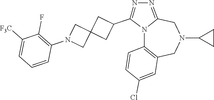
N12C3=C(CN(C4CC4)CC1=NN=C2C1CC2(C1)CN(C1=C(F)C([F3C])=CC=C1)C2)C=C(Cl)C=C3
